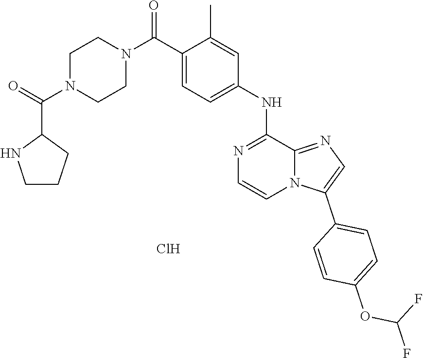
C1(NC2=CC=C(C(N3CCN(C(C4NCCC4)=O)CC3)=O)C(C)=C2)=NC=CN2C1=NC=C2C1=CC=C(OC(F)F)C=C1.Cl
